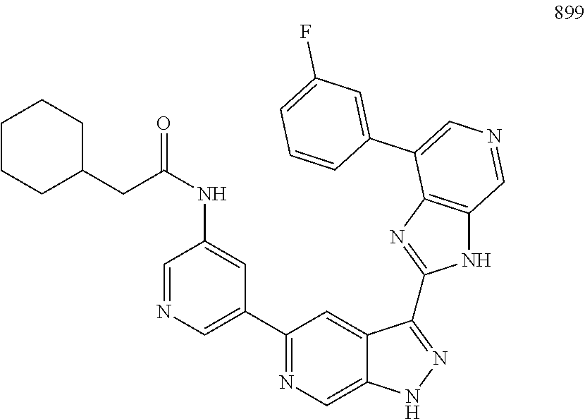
C1=NC=C(C2=NC=C3C(=C2)C(C2=NC4=C(N2)C=NC=C4C2=CC(F)=CC=C2)=NN3)C=C1NC(CC1CCCCC1)=O
